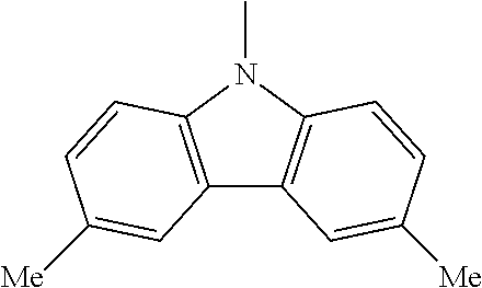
C12=C(N(C)C3=C1C=C([Me])C=C3)C=CC([Me])=C2
